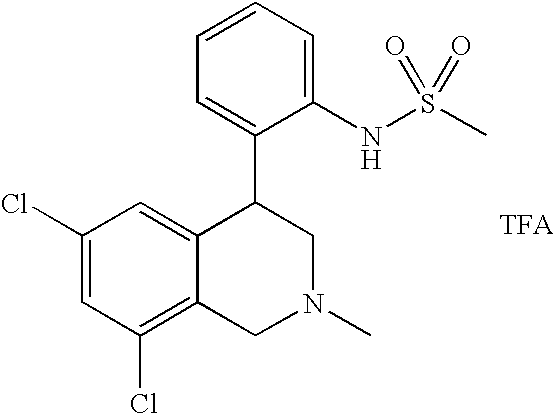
C1(Cl)=CC(Cl)=C2C(=C1)C(C1=CC=CC=C1NS(C)(=O)=O)CN(C)C2
